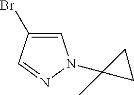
C1=C(Br)C=NN1C1(C)CC1
